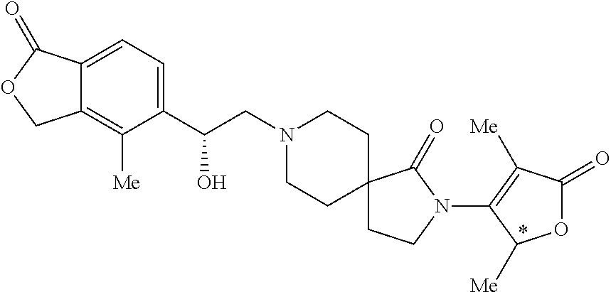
C1(C(CN2CCC3(CC2)CCN(C2=C([Me])C(=O)OC2[Me])C3=O)O)=CC=C2C(=C1[Me])COC2=O
